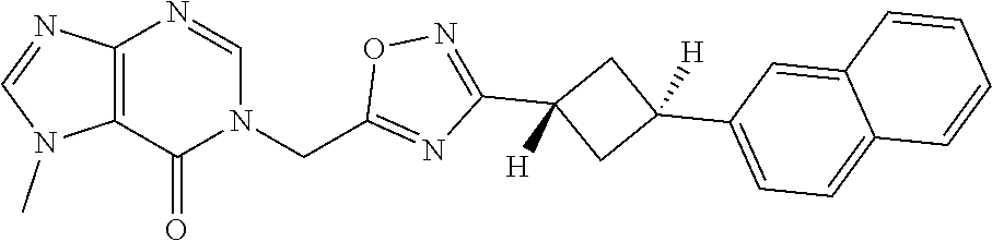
C12=C(N=CN(CC3=NC(C4([H])CC(C5=CC=C6C(=C5)C=CC=C6)([H])C4)=NO3)C1=O)N=CN2C
